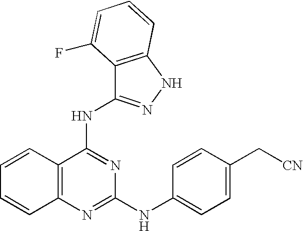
C1=CC2=C(C=C1)N=C(NC1=CC=C(C[CN])C=C1)N=C2NC1=NNC2=C1C(F)=CC=C2
